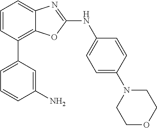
C1=CC(C2=CC=CC(N)=C2)=C2C(=C1)N=C(NC1=CC=C(N3CCOCC3)C=C1)O2
